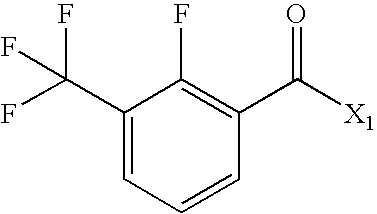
C1(C(F)(F)F)=CC=CC(C([X1])=O)=C1F
